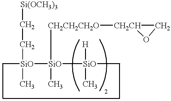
C[SiO]([SiO]([SiO]([H])(C)C)(C)[CH2CH2CH2O][CH2CH]1CO1)(CC[Si(OCH3)3])C
